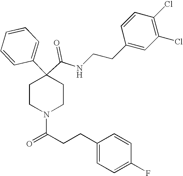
N(C(C1(C2=CC=CC=C2)CCN(C(=O)CCC2=CC=C(F)C=C2)CC1)=O)CCC1=CC(Cl)=C(Cl)C=C1
